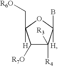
C1([R7O])C([R4])([R3])C(B)([H])OC1([H])C[R6O]
